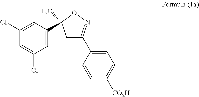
C1C(C2=CC(C)=C([CO2H])C=C2)=NOC1([F3C])C1=CC(Cl)=CC(Cl)=C1
